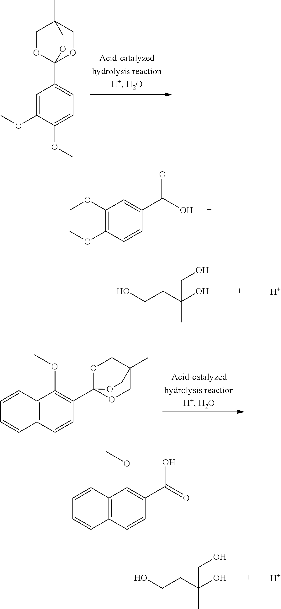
C1OC2(C3=CC=C(OC)C(OC)=C3)OCC1(C)CO2.COC1=C(OC)C=C(C(O)=O)C=C1.[H].OCCC(O)(CO)C.C12=C(C(OC)=C(C34OCC(C)(CO3)CO4)C=C1)C=CC=C2.C12=C(C(OC)=C(C(=O)O)C=C1)C=CC=C2.[H].OCCC(O)(CO)C
